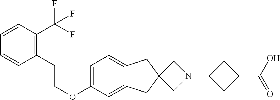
C1=C(OCCC2=C(C(F)(F)F)C=CC=C2)C=C2C(=C1)CC1(C2)CN(C2CC(C(O)=O)C2)C1
